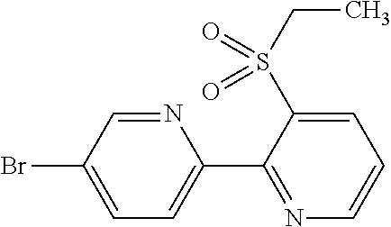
C1(C2=NC=CC=C2S(CC)(=O)=O)=CC=C(Br)C=N1
